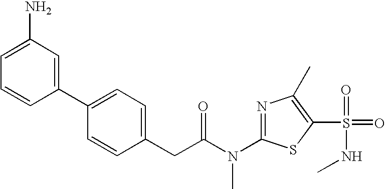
C1=C(N)C=C(C2=CC=C(CC(N(C3=NC(C)=C(S(=O)(=O)NC)S3)C)=O)C=C2)C=C1
